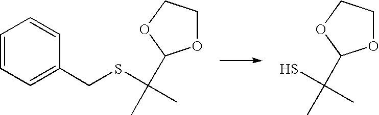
C1=CC=C(CSC(C)(C)C2OCCO2)C=C1.SC(C)(C)C1OCCO1
